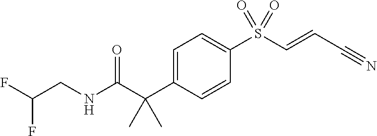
C1=C(C(C(NCC(F)F)=O)(C)C)C=CC(S(C=CC#N)(=O)=O)=C1
